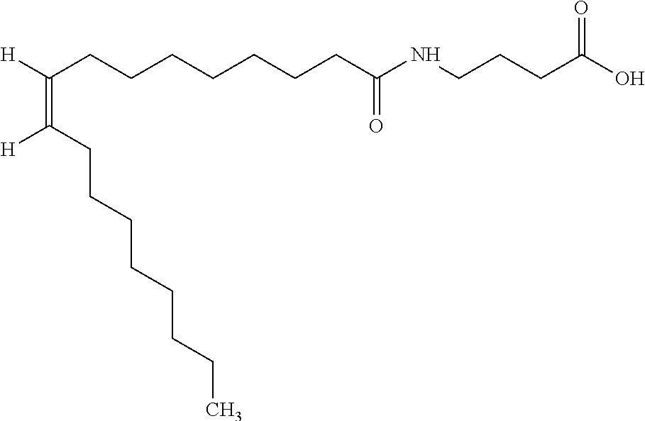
[H]C(CCCCCCCC(NCCCC(O)=O)=O)=C(CCCCCCCC)[H]
